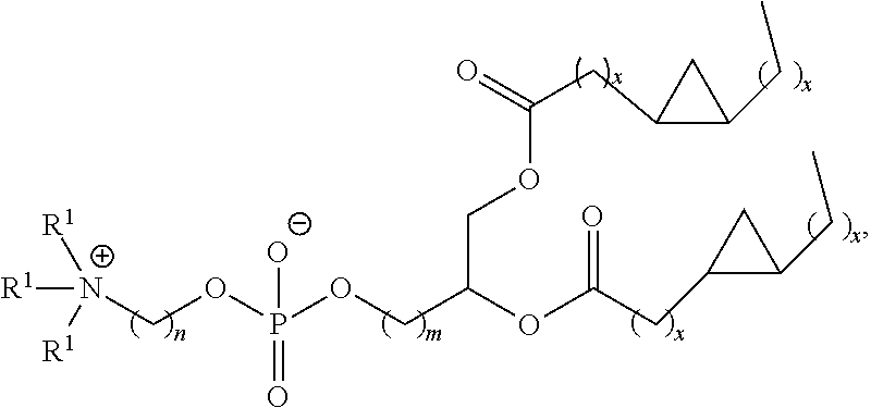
C(COP(OC[N+]([R1])([R1])[R1])([O-])=O)(OC(CC1C(CC)C1)=O)COC(CC1C(CC)C1)=O
